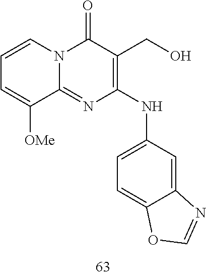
C1=CC=C([OMe])C2=NC(NC3=CC=C4C(=C3)N=CO4)=C(CO)C(=O)N12
